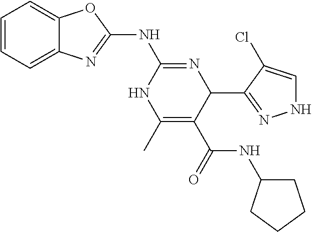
C1=CC=C2C(=C1)N=C(NC1=NC(C3=NNC=C3Cl)C(C(NC3CCCC3)=O)=C(C)N1)O2
